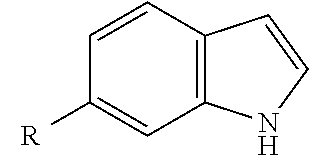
C1([R])=CC2=C(C=C1)C=CN2
